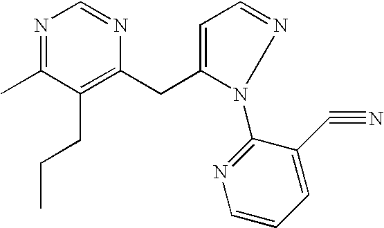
C(C1=C(CCC)C(C)=NC=N1)C1=CC=NN1C1=NC=CC=C1C#N
